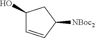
C1(O)C=CC([NBoc2])C1
